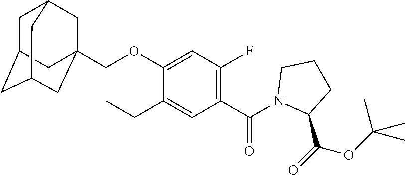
C1C2CC3CC(COC4=CC(F)=C(C(N5C(C(=O)OC(C)(C)C)CCC5)=O)C=C4CC)(CC1C3)C2
